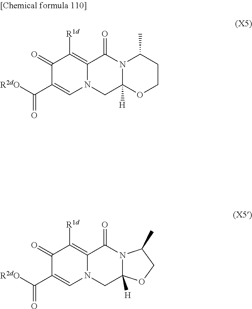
N12C([H])(OCCC1C)CN1C(=C([R1d])C(=O)C(C(=O)[R2dO])=C1)C2=O.N12C([H])(CN3C(=C([R1d])C(=O)C(C(=O)[R2dO])=C3)C1=O)OCC2C
